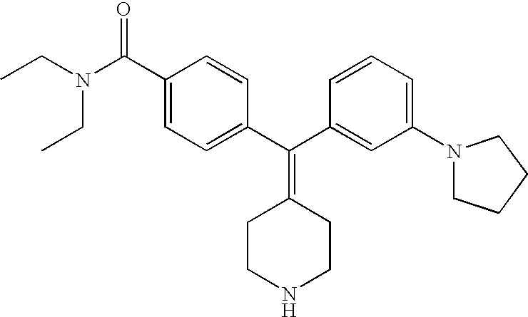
CCN(CC)C(C1=CC=C(C(C2=CC(N3CCCC3)=CC=C2)=C2CCNCC2)C=C1)=O
